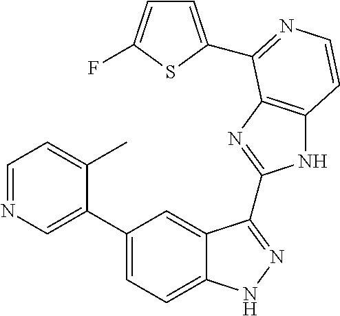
C1(C2=CN=CC=C2C)=CC=C2C(=C1)C(C1=NC3=C(N1)C=CN=C3C1=CC=C(F)S1)=NN2
